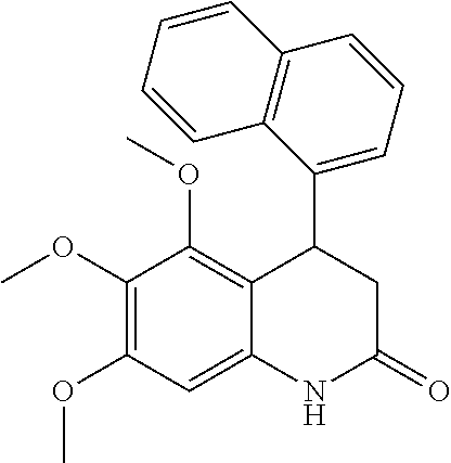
C12=CC(OC)=C(OC)C(OC)=C1C(C1=CC=CC3=C1C=CC=C3)CC(=O)N2
